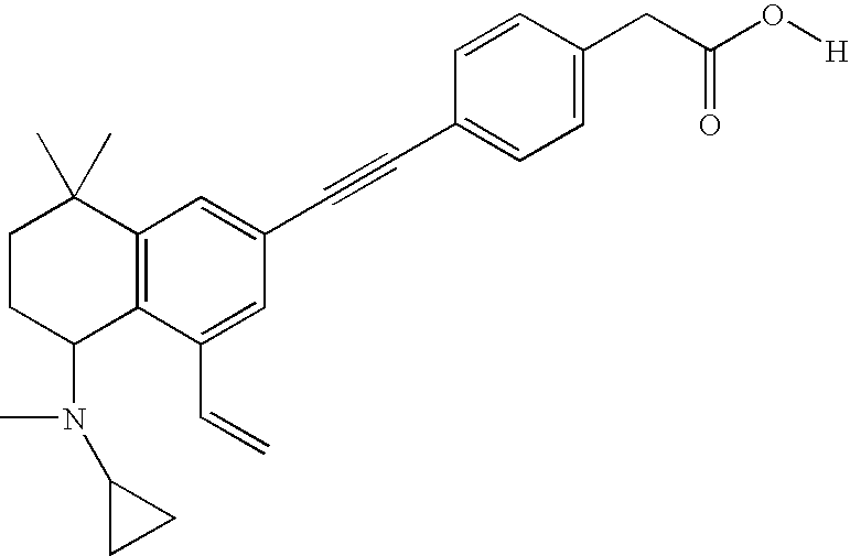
C1=C(CC(O[H])=O)C=CC(C#CC2=CC3=C(C(C=C)=C2)C(N(C)C2CC2)CCC3(C)C)=C1
